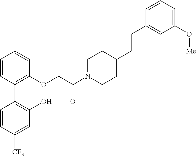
C1=CC(C2=C(O)C=C([CF3])C=C2)=C(OCC(N2CCC(CCC3=CC(O[Me])=CC=C3)CC2)=O)C=C1
